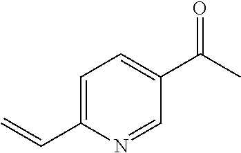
C1=C(C(C)=O)C=NC(C=C)=C1
